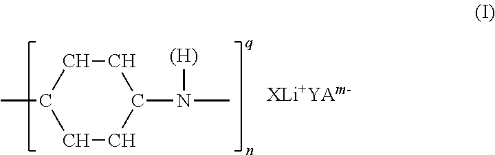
[XLi+YAm-].CC1CCC(N([(H)])C)CC1
